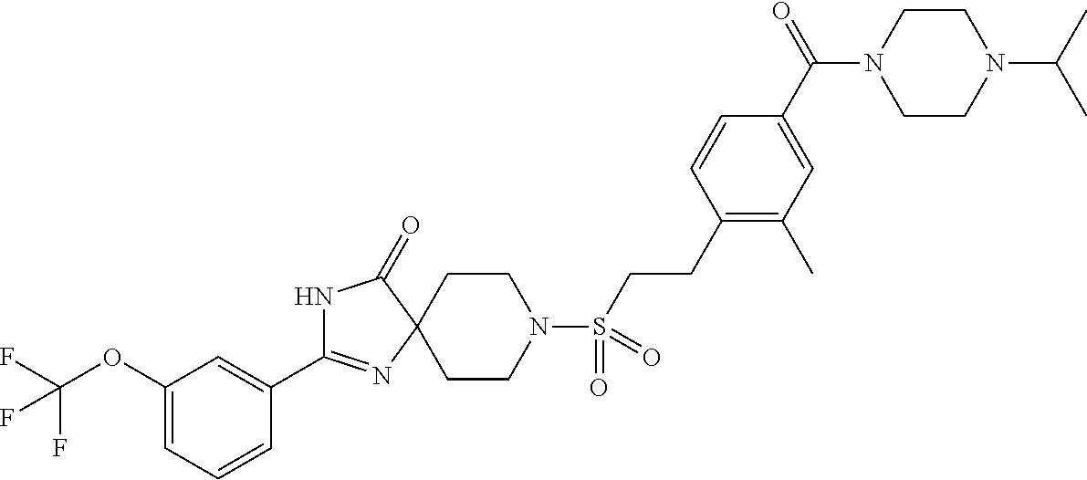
N1C(C2=CC(OC(F)(F)F)=CC=C2)=NC2(C1=O)CCN(S(CCC1=C(C)C=C(C(=O)N3CCN(C(C)C)CC3)C=C1)(=O)=O)CC2
